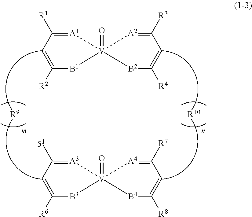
C1=C([R2])[B1][V]2(=O)([A1]=C1[R1])[B2]C([R4])=CC([R3])=[A2]2.C1=C([R6])[B3][V]2(=O)([A3]=C1[51])[B4]C([R8])=CC([R7])=[A4]2.[R9].[R10]
